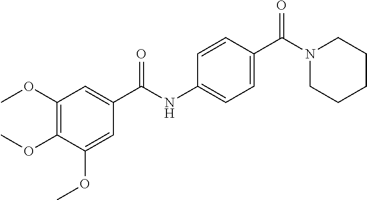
C1(OC)=C(OC)C(OC)=CC(C(NC2=CC=C(C(=O)N3CCCCC3)C=C2)=O)=C1
